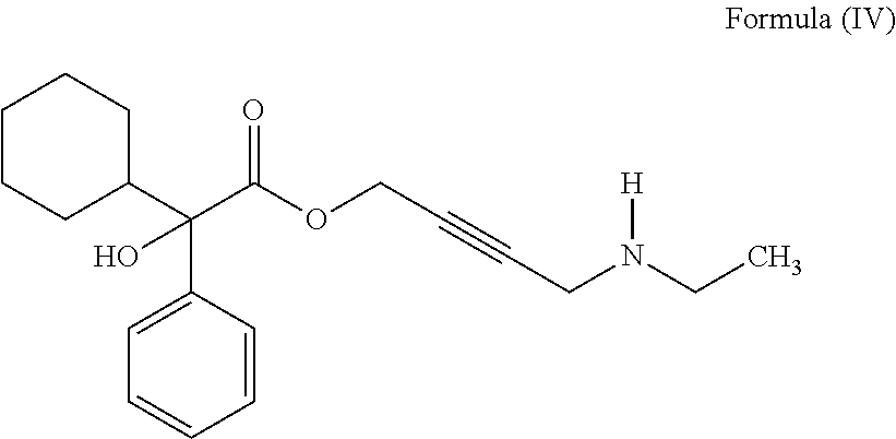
C1=C(C(C2CCCCC2)(O)C(OCC#CCN([H])CC)=O)C=CC=C1
